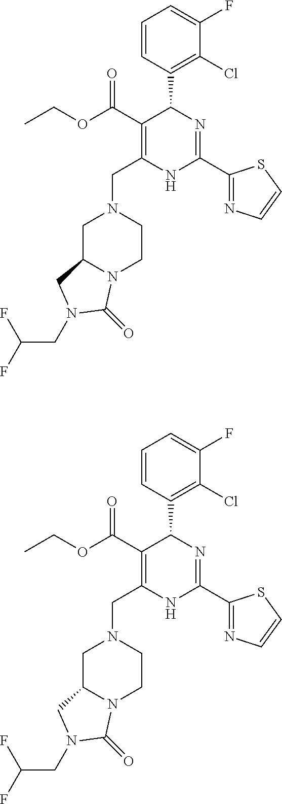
C(N1CC2N(CC1)C(=O)N(CC(F)F)C2)C1=C(C(=O)OCC)C(C2=C(Cl)C(F)=CC=C2)N=C(C2=NC=CS2)N1.C(N1CC2N(CC1)C(=O)N(CC(F)F)C2)C1=C(C(=O)OCC)C(C2=C(Cl)C(F)=CC=C2)N=C(C2=NC=CS2)N1
